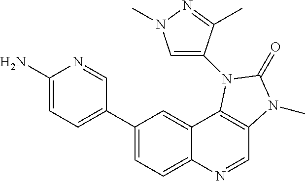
C1(N)=CC=C(C2=CC=C3C(=C2)C2=C(C=N3)N(C)C(=O)N2C2=CN(C)N=C2C)C=N1
